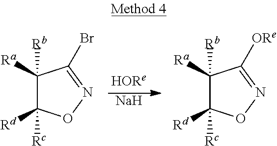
[Na].C1([Rb])([Ra])C([Rd])([Rc])ON=C1Br.C1([Rb])([Ra])C([Rd])([Rc])ON=C1[ORe]
